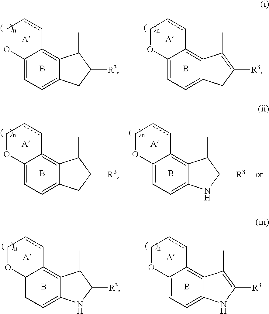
C12=CC=C3C(=C1ccCO2)C(C)C([R3])C3.B.C12=CC=C3C(=C1ccCO2)C(C)=C([R3])C3.B.C12=CC=C3C(=C1ccCO2)C(C)C([R3])C3.B.C12=CC=C3C(=C1ccCO2)C(C)C([R3])N3.B.C12=CC=C3C(=C1ccCO2)C(C)C([R3])N3.B.C12=CC=C3C(=C1ccCO2)C(C)=C([R3])N3.B
